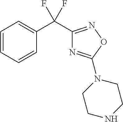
C1(C(C2=CC=CC=C2)(F)F)=NOC(N2CCNCC2)=N1
